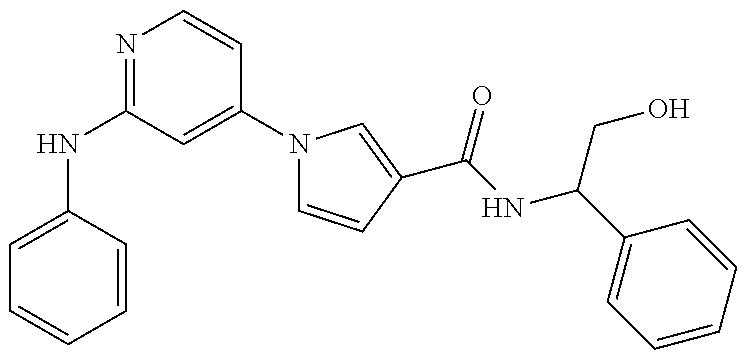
C1=C(NC2=NC=CC(N3C=CC(C(NC(C4=CC=CC=C4)CO)=O)=C3)=C2)C=CC=C1
